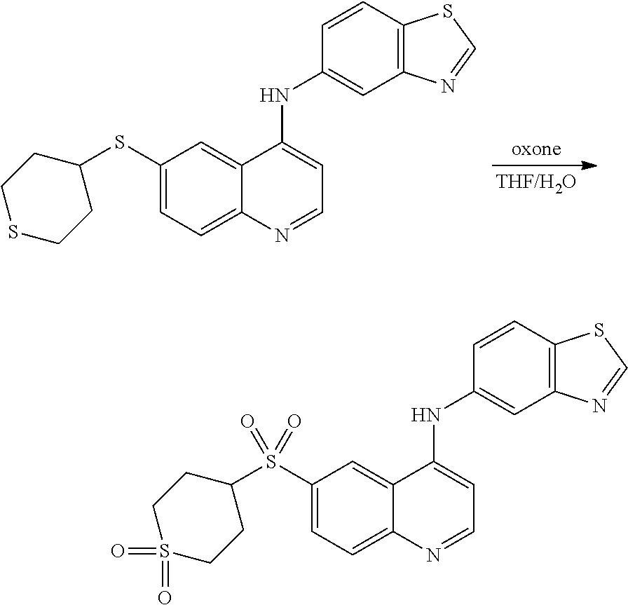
C1(S(C2CCS(=O)(=O)CC2)(=O)=O)=CC=C2C(=C1)C(NC1=CC3=C(C=C1)SC=N3)=CC=N2.C1(SC2CCSCC2)=CC=C2C(=C1)C(NC1=CC3=C(C=C1)SC=N3)=CC=N2
